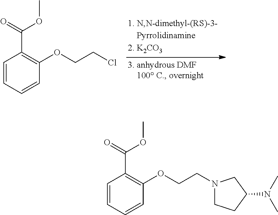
C1=CC=CC(OCCCl)=C1C(=O)OC.C1=CC=CC(OCCN2CCC(N(C)C)C2)=C1C(=O)OC
